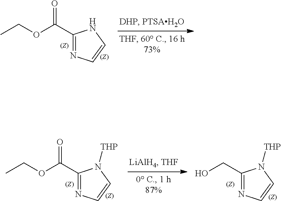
C1(C(OCC)=O)=NC=CN1.C1(C(OCC)=O)=NC=CN1[THP].C1(CO)=NC=CN1[THP]
